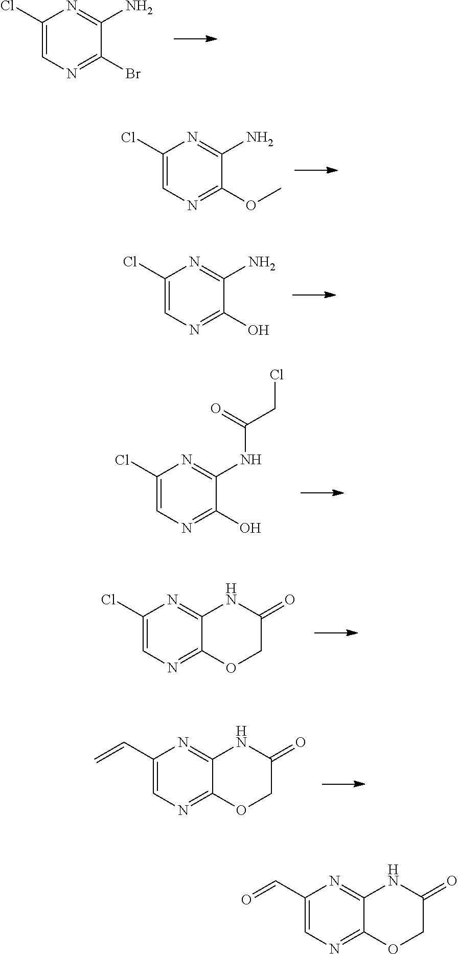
C1(Cl)=CN=C(Br)C(N)=N1.C1(Cl)=CN=C(OC)C(N)=N1.C1(Cl)=CN=C(O)C(N)=N1.C1(Cl)=CN=C2C(=N1)NC(=O)CO2.C1(Cl)=CN=C(O)C(NC(CCl)=O)=N1.C1(C=C)=CN=C2C(=N1)NC(=O)CO2.C1(C=O)=CN=C2C(=N1)NC(=O)CO2
